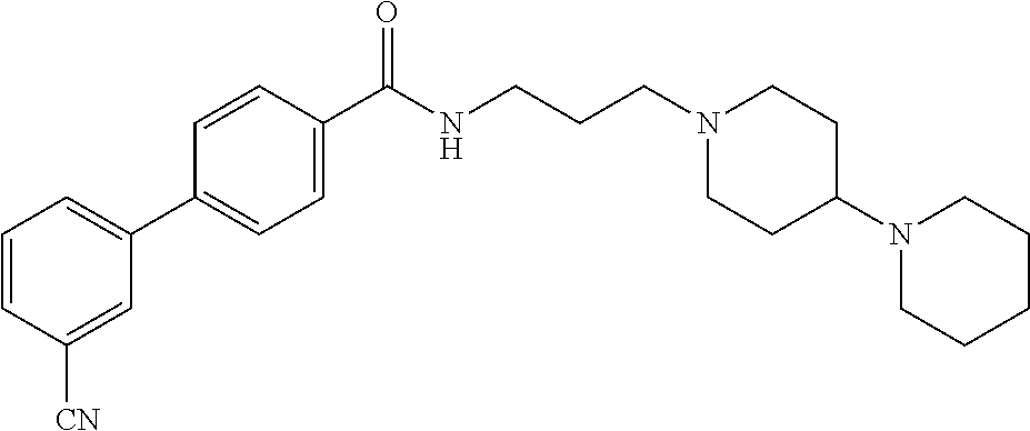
C1(C2=CC=CC([CN])=C2)=CC=C(C(NCCCN2CCC(N3CCCCC3)CC2)=O)C=C1
